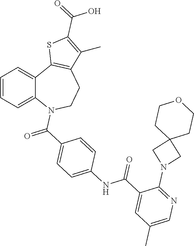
C1=CC=C2C(=C1)C1=C(CCN2C(C2=CC=C(NC(C3=CC(C)=CN=C3N3CC4(C3)CCOCC4)=O)C=C2)=O)C(C)=C(C(=O)O)S1
